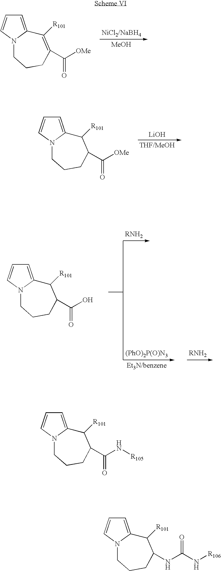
[MeOH].C1=C2N(C=C1)CCCC(C(=O)[OMe])=C2[R101].[LiOH].C1=C2N(C=C1)CCCC(C(=O)[OMe])C2[R101].C1=C2N(C=C1)CCCC(C(=O)O)C2[R101].[(PhO)2P(O)N3].C1=C2N(C=C1)CCCC(NC(=O)N[R106])C2[R101].C1=C2N(C=C1)CCCC(C(=O)N[R105])C2[R101]
